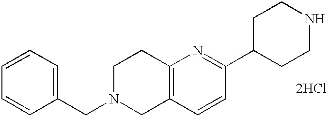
C1N(CC2=CC=CC=C2)CC2=C(C1)N=C(C1CCNCC1)C=C2.[2HCl]
